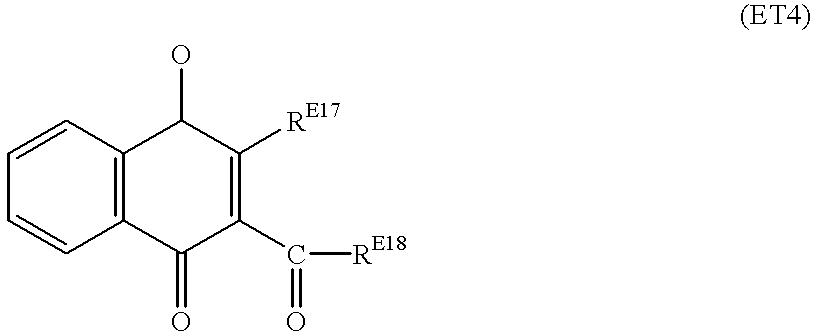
C1=CC=CC2=C1C(O)C([RE17])=C(C([RE18])=O)C2=O
